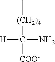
[H]C(N)([(CH2)4]C)[COO-]
